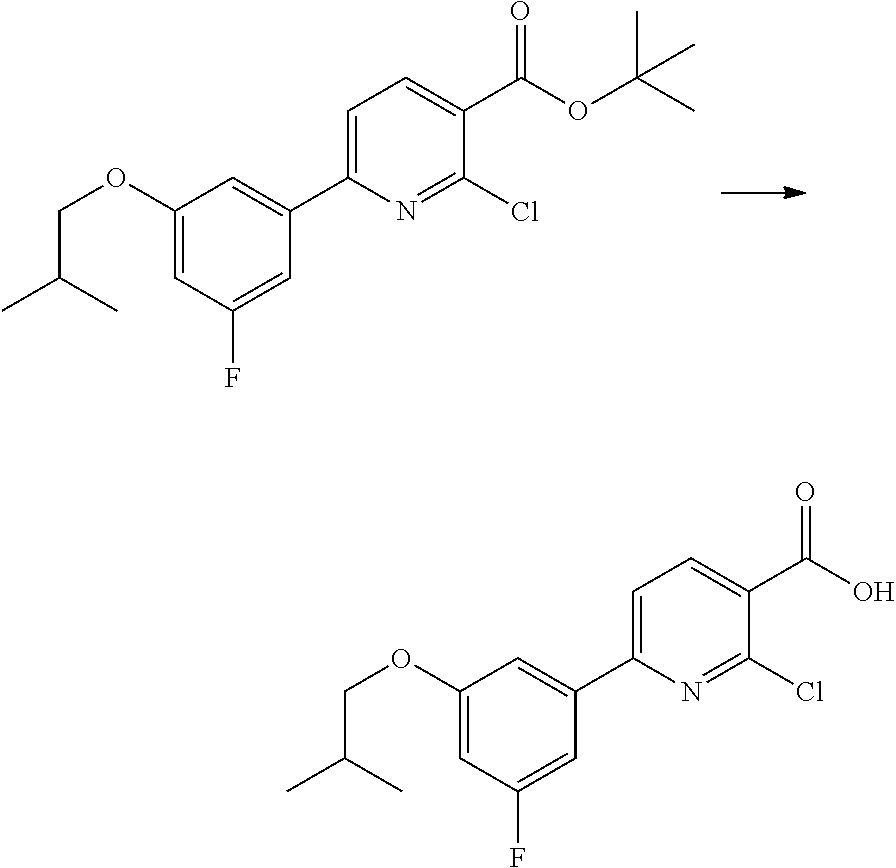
C1=C(C2=CC(OCC(C)C)=CC(F)=C2)N=C(Cl)C(C(OC(C)(C)C)=O)=C1.C1=C(C2=CC(OCC(C)C)=CC(F)=C2)N=C(Cl)C(C(O)=O)=C1
